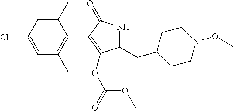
C1(C)=CC(Cl)=CC(C)=C1C1=C(OC(OCC)=O)C(CC2CCN(OC)CC2)NC1=O
